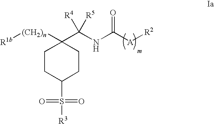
C1CC(S(=O)(=O)[R3])CCC1([(CH2)n][R1b])C([R4])([R5])NC([A][R2])=O
